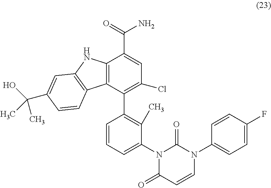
C12=C(C(C3=C(C)C(N4C(=O)C=CN(C5=CC=C(F)C=C5)C4=O)=CC=C3)=C(Cl)C=C1C(=O)N)C1=C(N2)C=C(C(O)(C)C)C=C1
